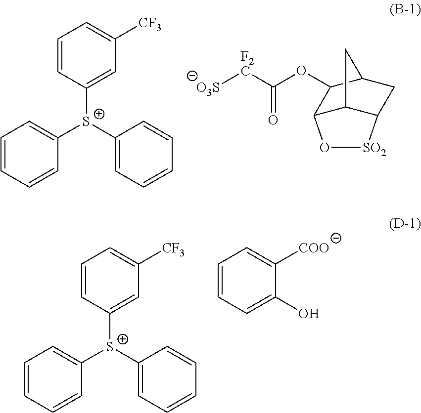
C1=CC([S+](C2=CC=CC=C2)C2=CC=CC=C2)=CC([CF3])=C1.[O3S][F2C]C(OC1C2C3C(CC1C3)[SO2]O2)=O.C1=CC([S+](C2=CC=CC=C2)C2=CC=CC=C2)=CC([CF3])=C1.C1=CC=C(O)C([COO])=C1
